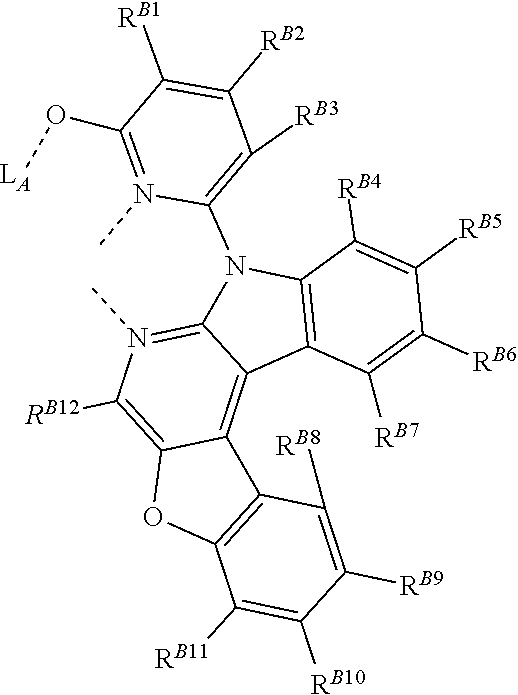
C1([RB7])=C([RB6])C([RB5])=C([RB4])C2=C1C1=C3C(=C([RB12])N(C)=C1N2C1=C([RB3])C([RB2])=C([RB1])C(O[LA])=N1C)OC1=C3C([RB8])=C([RB9])C([RB10])=C1[RB11]
